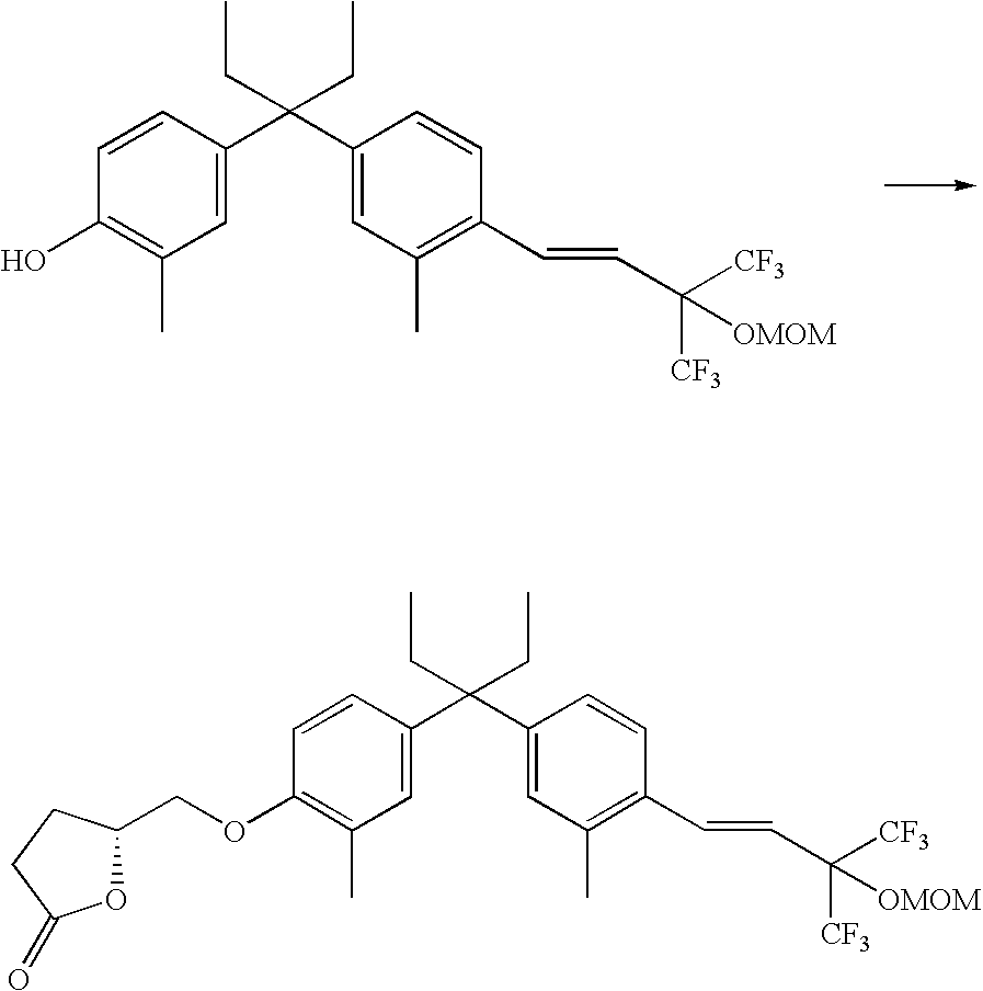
C1=CC(C(C2=CC(C)=C(C=CC([OMOM])([CF3])[CF3])C=C2)(CC)CC)=CC(C)=C1OCC1OC(=O)CC1.C1=CC(C(C2=CC(C)=C(C=CC([OMOM])([CF3])[CF3])C=C2)(CC)CC)=CC(C)=C1O
